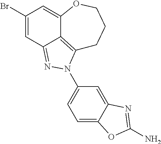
C1(Br)=CC2=NN(C3=CC=C4C(=C3)N=C(N)O4)C3=C2C(=C1)OCCC3
